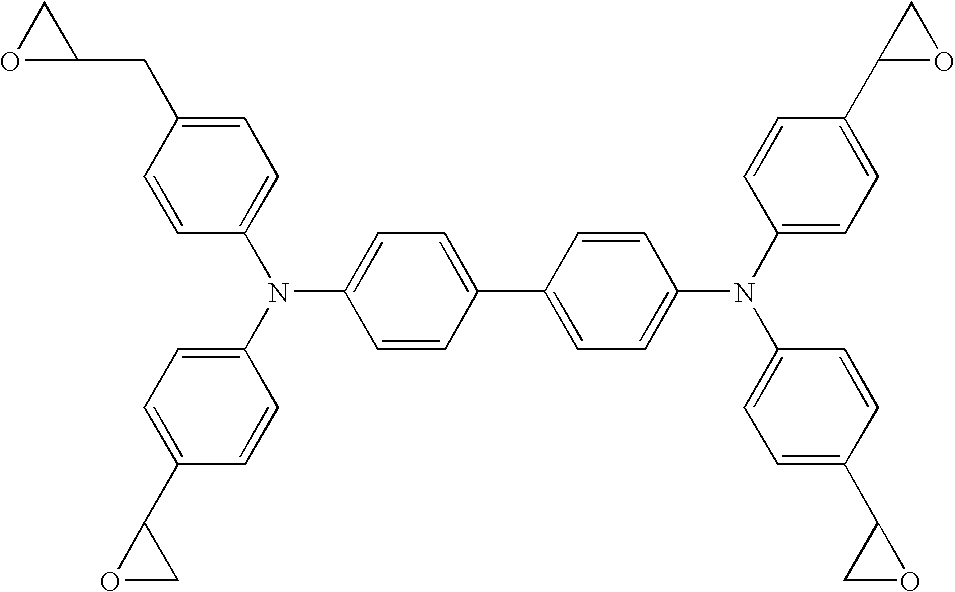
O1C(CC2=CC=C(N(C3=CC=C(C4OC4)C=C3)C3=CC=C(C4=CC=C(N(C5=CC=C(C6OC6)C=C5)C5=CC=C(C6CO6)C=C5)C=C4)C=C3)C=C2)C1
